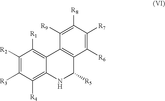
C1([R2])=C([R3])C([R4])=C2C(=C1[R1])C1=C(C([R5])N2)C([R6])=C([R7])C([R8])=C1[R9]
